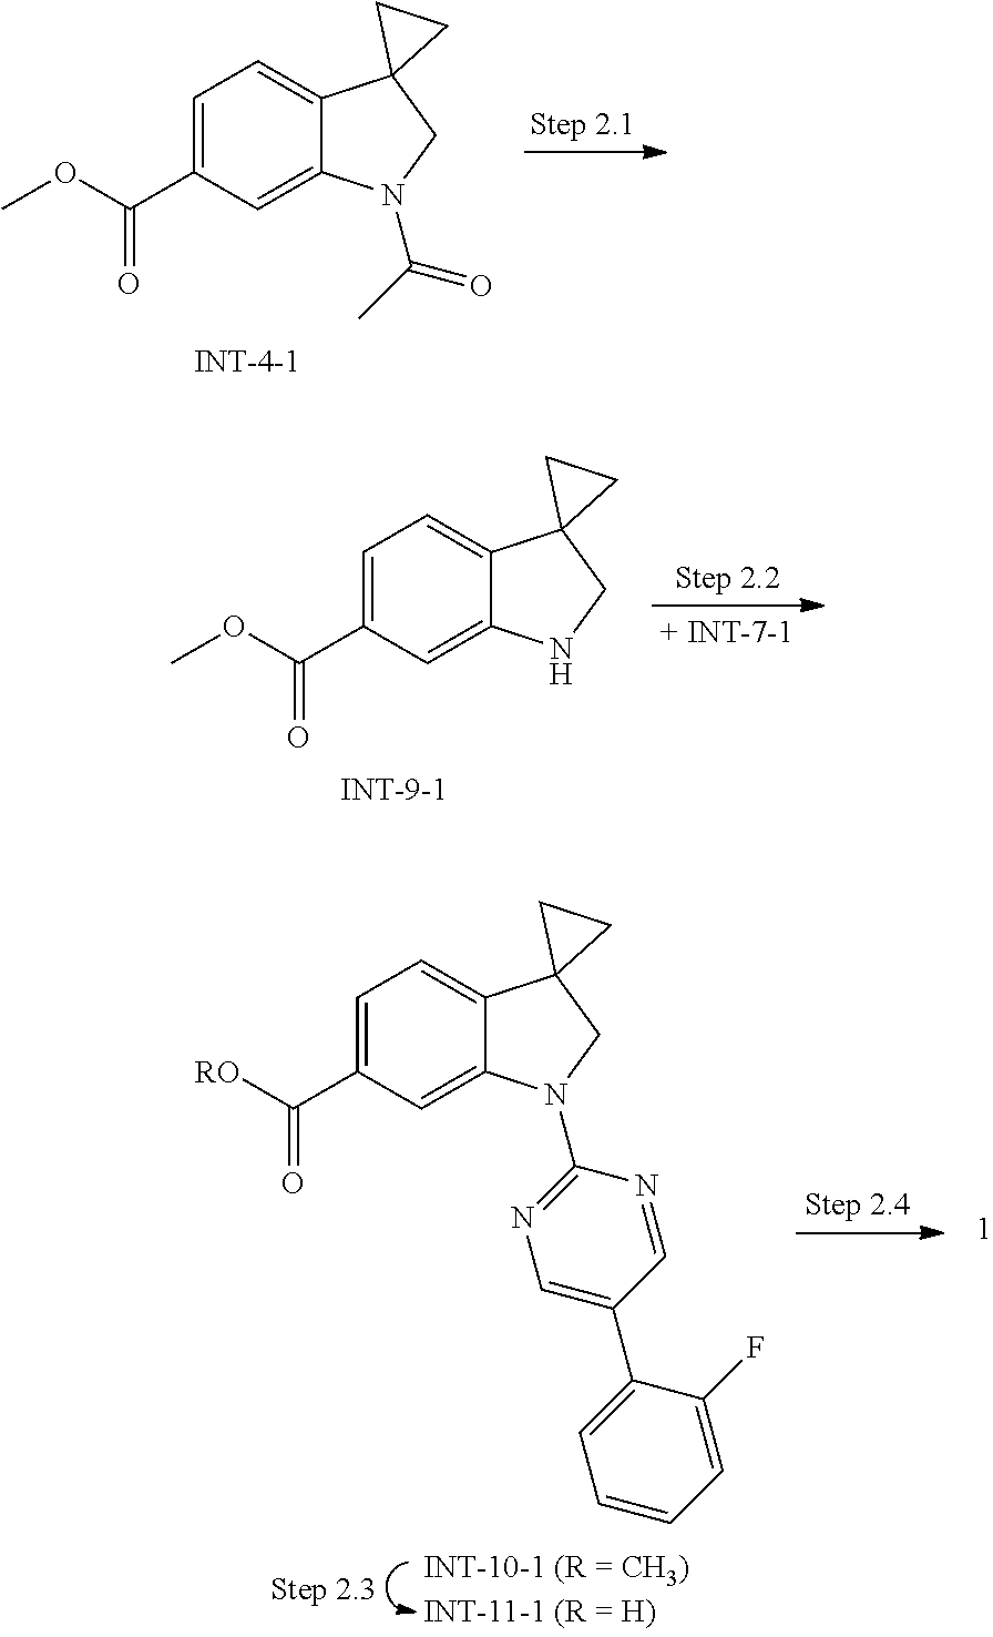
C1=C(C(OC)=O)C=C2C(=C1)C1(CN2C(C)=O)CC1.C1=C(C(OC)=O)C=C2C(=C1)C1(CN2)CC1.C1=C(C([RO])=O)C=C2C(=C1)C1(CN2C2=NC=C(C3=CC=CC=C3F)C=N2)CC1
